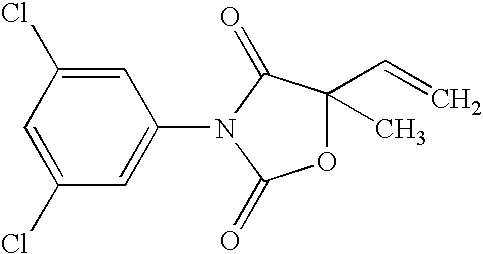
O1C(C=C)(C)C(=O)N(C2=CC(Cl)=CC(Cl)=C2)C1=O
